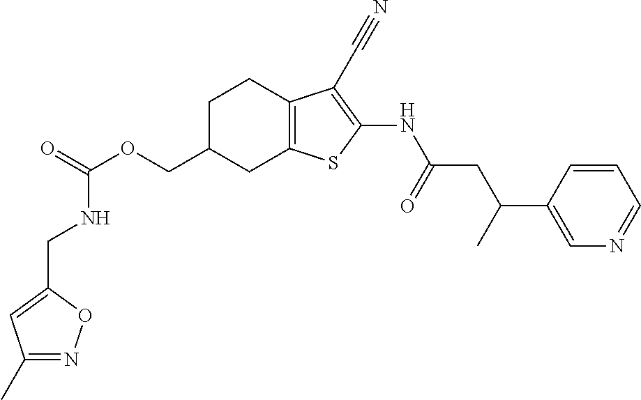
C(OCC1CC2=C(CC1)C(C#N)=C(NC(CC(C1=CN=CC=C1)C)=O)S2)(NCC1=CC(C)=NO1)=O
